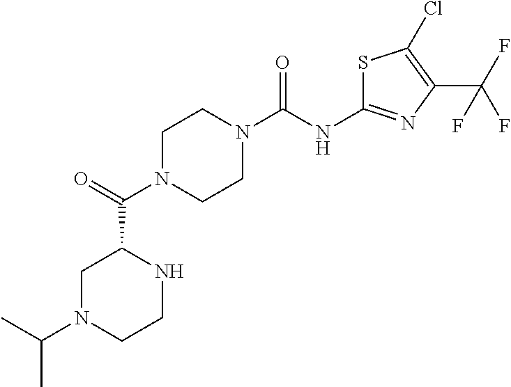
C1N(C(C2CN(C(C)C)CCN2)=O)CCN(C(NC2=NC(C(F)(F)F)=C(Cl)S2)=O)C1
